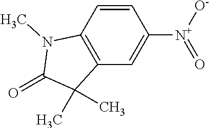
C1=CC2=C(C=C1[N+]([O-])=O)C(C)(C)C(=O)N2C
